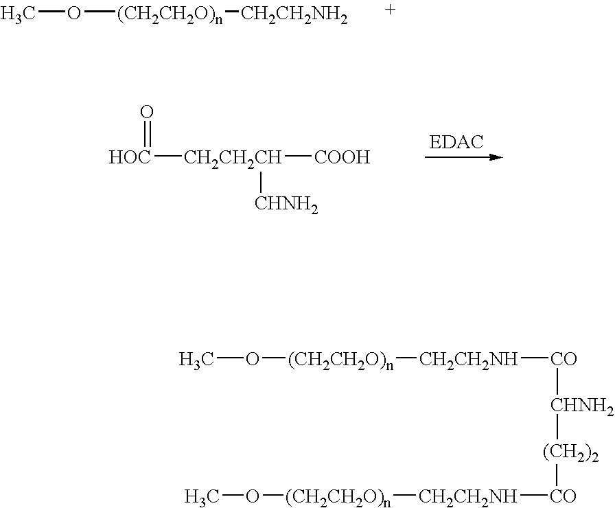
CO[(CH2CH2O)n][CH2CH2NH2].[HOC]([CH2CH2CH]([COOH])[CHNH2])=O.CO[(CH2CH2O)n][CH2CH2NH][CO][CHNH2][(CH2)2][CO][CH2CH2NH][(CH2CH2O)n]OC
